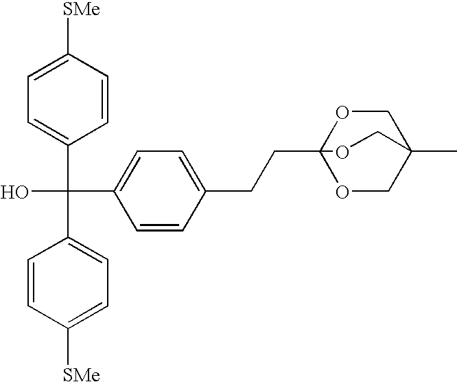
C1=CC([SMe])=CC=C1C(C1=CC=C([SMe])C=C1)(C1=CC=C(CCC23OCC(C)(CO2)CO3)C=C1)O
